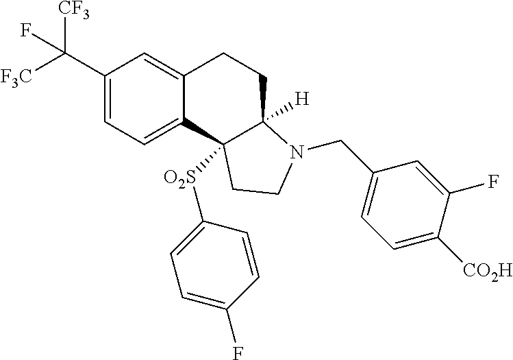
C1(C([F3C])([CF3])F)=CC=C2C(=C1)CCC1([H])N(CC3=CC=C([CO2H])C(F)=C3)CCC21[O2S]C1=CC=C(F)C=C1
